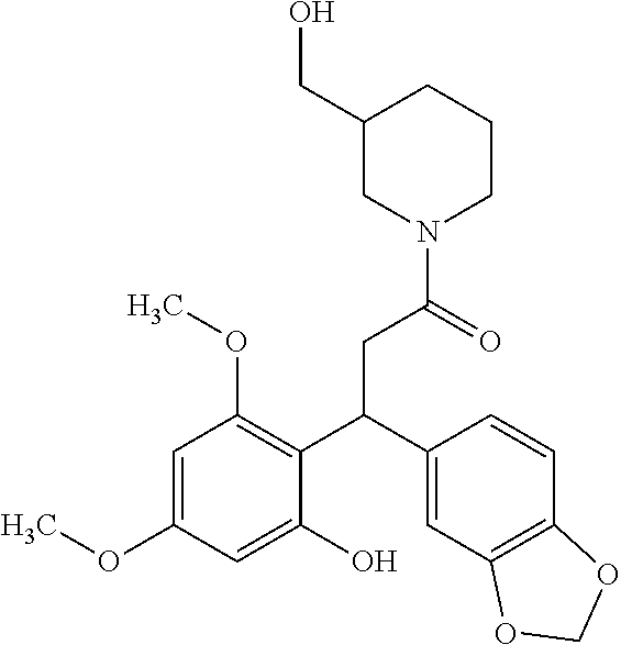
C1(CO)CN(C(=O)CC(C2=C(OC)C=C(OC)C=C2O)C2=CC3=C(C=C2)OCO3)CCC1
